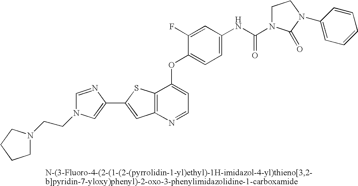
C12=C(N=CC=C1OC1=CC=C(NC(=O)N3CCN(C4=CC=CC=C4)C3=O)C=C1F)C=C(C1=CN(CCN3CCCC3)C=N1)S2
